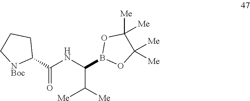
B1(C(NC(C2CCC[NBoc]2)=O)C([Me])[Me])OC([Me])([Me])C([Me])([Me])O1
